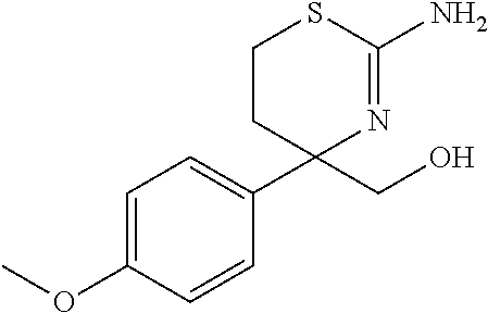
C1=C(OC)C=CC(C2(CO)N=C(N)SCC2)=C1
